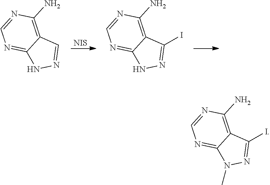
[NIS].IC1=NNC2=NC=NC(N)=C12.C1=NNC2=NC=NC(N)=C12.IC1=NN(C)C2=NC=NC(N)=C12
